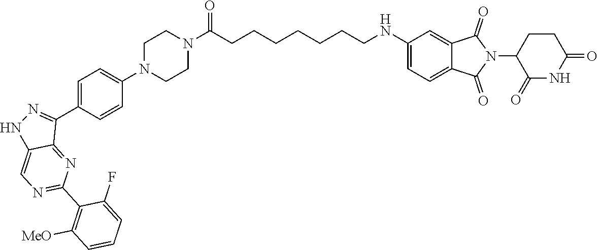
C1=C(N2CCN(C(CCCCCCCNC3=CC=C4C(=C3)C(=O)N(C3C(=O)NC(=O)CC3)C4=O)=O)CC2)C=CC(C2=NNC3=CN=C(C4=C([MeO])C=CC=C4F)N=C23)=C1
